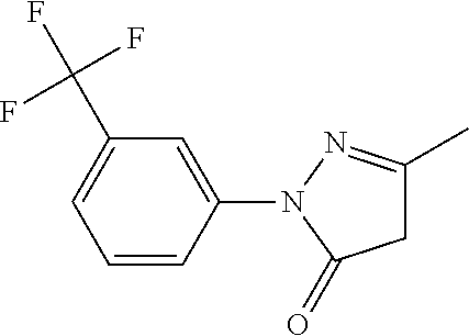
C1=CC(N2N=C(C)CC2=O)=CC(C(F)(F)F)=C1
